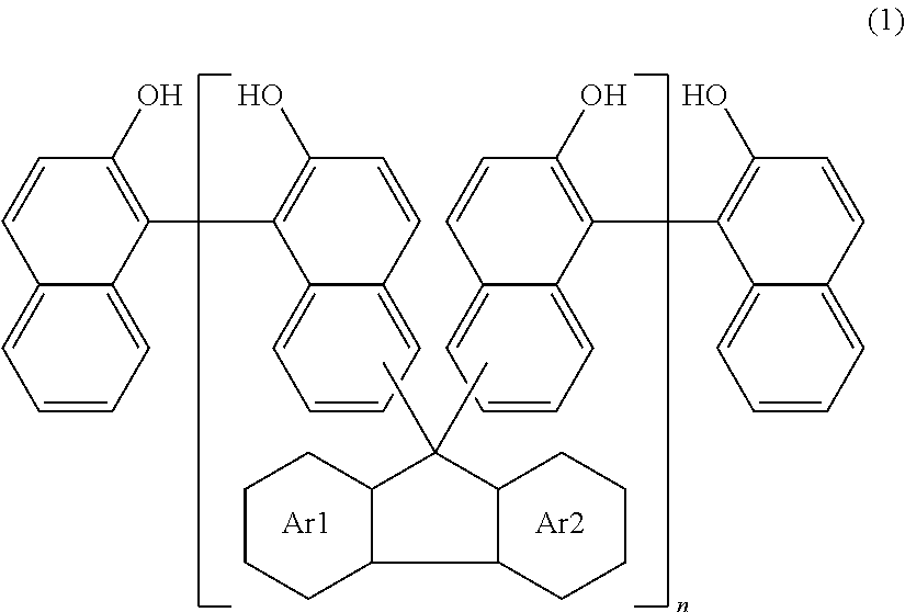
C12=CC=CC=C1C(C1=C(O)C=CC3=CC=CC=C31)=C(O)C=C2.C12=CC=CC=C1C(C1=C(O)C=CC3=CC=CC=C31)=C(O)C=C2.C1CCCC2C1C(C)(C)C1C2CCCC1.[Ar1].[Ar2]
